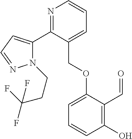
N1(CCC(F)(F)F)C(C2=NC=CC=C2COC2=CC=CC(O)=C2C=O)=CC=N1
